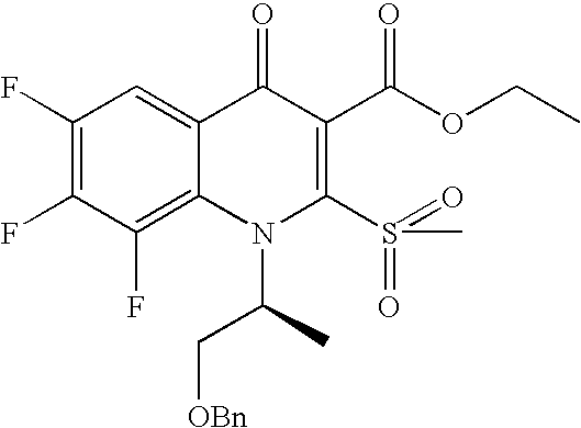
C1(F)=C(F)C(F)=C2C(=C1)C(=O)C(C(OCC)=O)=C(S(=O)(=O)C)N2C(C)C[OBn]
